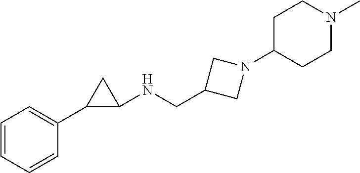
C1=CC=CC(C2C(NCC3CN(C4CCN(C)CC4)C3)C2)=C1
